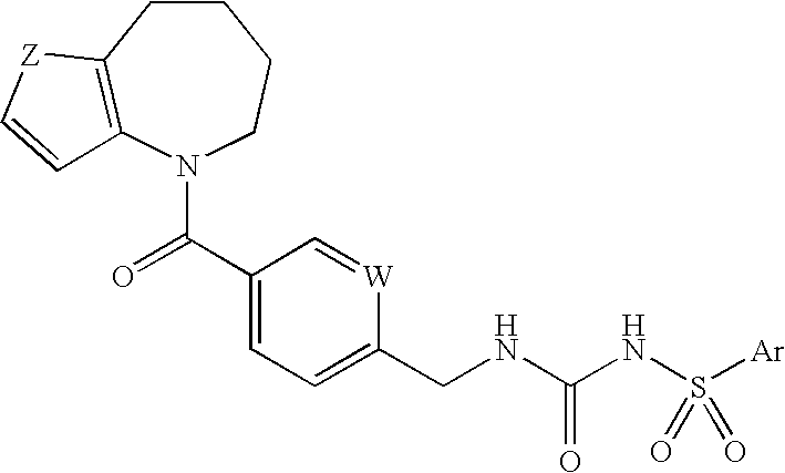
C1CC2=C(N(C(C3=CC=C(CNC(NS([Ar])(=O)=O)=O)[W]=C3)=O)CC1)C=C[Z]2
